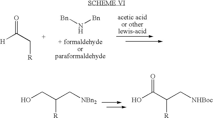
OCC(C[NBn2])[R].OC(C(C[NHBoc])[R])=O.[Bn]N[Bn].O=C(C[R])[H]
